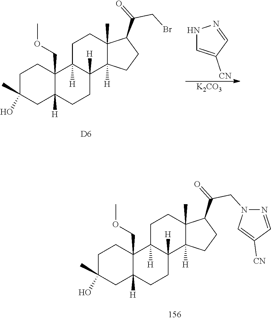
C1C(O)(C)CC2([H])C(COC)(C1)C1([H])C([H])(CC2)C2([H])C(C)(CC1)C(C(=O)CN1N=CC([CN])=C1)CC2.C1C(O)(C)CC2([H])C(COC)(C1)C1([H])C([H])(CC2)C2([H])C(C)(CC1)C(C(=O)CBr)CC2.[D6].N1C=C([CN])C=N1.[K2CO3]
